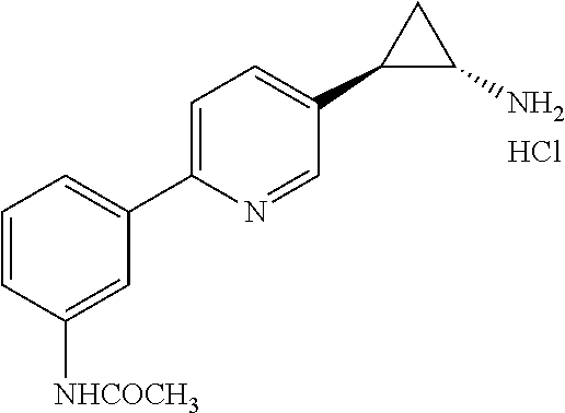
C1=CC([NHCOCH3])=CC(C2=CC=C(C3C(N)C3)C=N2)=C1.Cl
